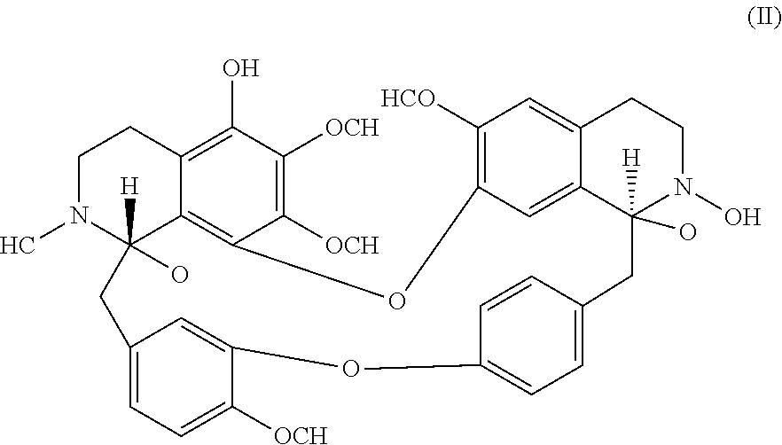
C12=C(O)C([OCH])=C([OCH])C3=C1C([H])(O)(N(C)CC2)CC1=CC=C([OCH])C(=C1)OC1=CC=C(C=C1)CC1([H])(O)C2=CC(=C([HCO])C=C2CCN1O)O3
